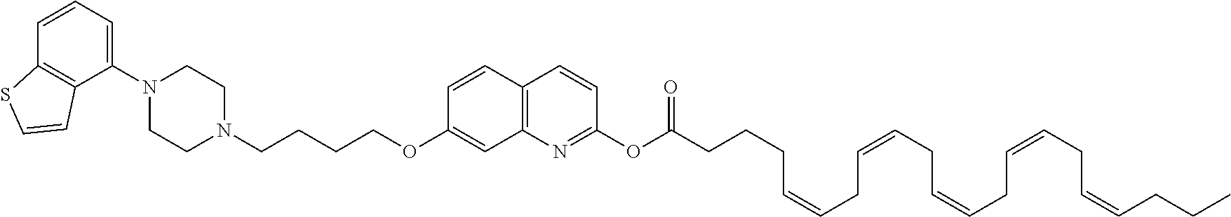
C1=CC2=C(C(N3CCN(CCCCOC4=CC5=C(C=C4)C=CC(OC(CCCC=CCC=CCC=CCC=CCC=CCCC)=O)=N5)CC3)=C1)C=CS2
